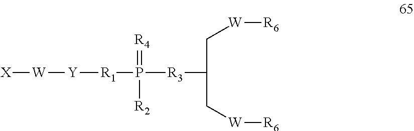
[X][W][Y][R1]P([R3]C(C[W][R6])C[W][R6])([R2])=[R4]
